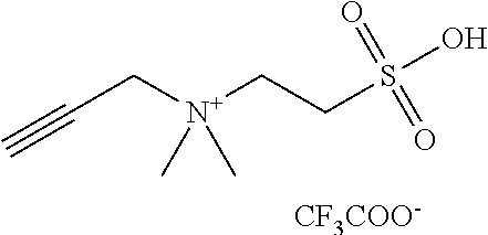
C(C[N+](CCS(O)(=O)=O)(C)C)#C.[CF3COO-]
